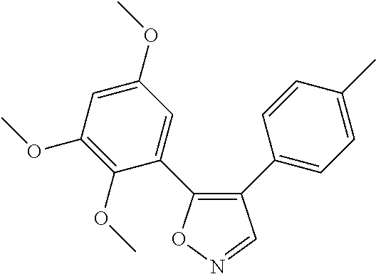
C1(C2=CC=C(C)C=C2)=C(C2=CC(OC)=CC(OC)=C2OC)ON=C1
